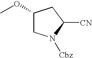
C1(OC)CN([Cbz])C([CN])C1
